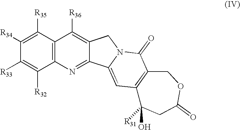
C1([R33])=C([R32])C2=C(C([R35])=C1[R34])C([R36])=C1C(=N2)C2=CC3=C(C(=O)N2C1)COC(=O)CC3(O)[R31]
